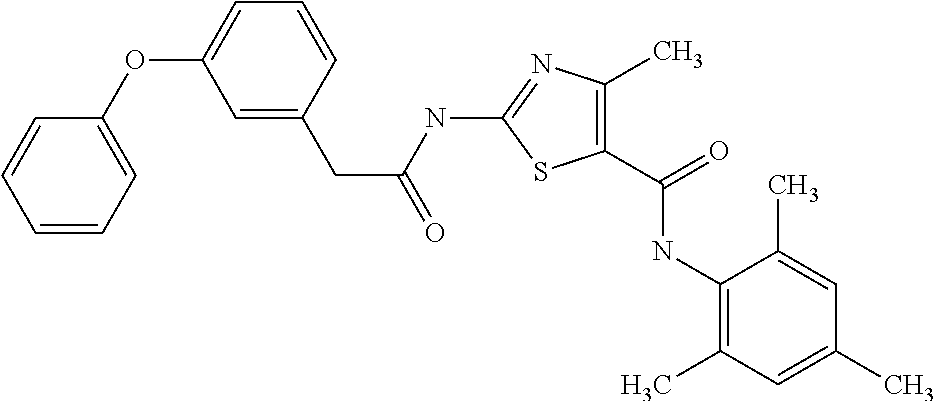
C1(NC(=O)CC2=CC(OC3=CC=CC=C3)=CC=C2)=NC(C)=C(C(=O)NC2=C(C)C=C(C)C=C2C)S1
